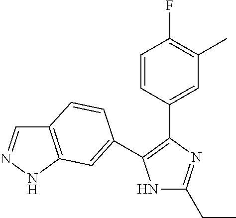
N1C(CC)=NC(C2=CC(C)=C(F)C=C2)=C1C1=CC2=C(C=NN2)C=C1
